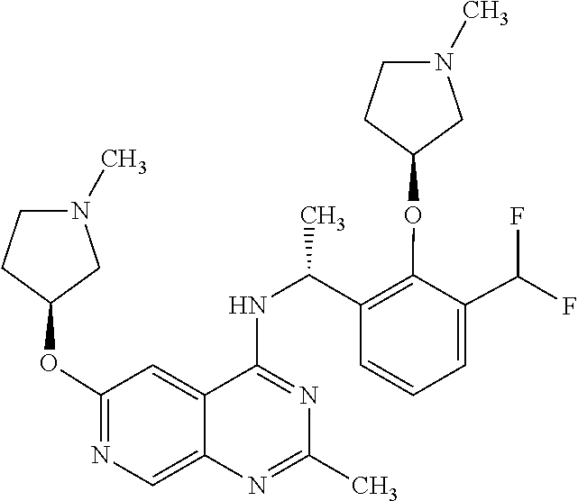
C1(C)=NC2=CN=C(OC3CCN(C)C3)C=C2C(NC(C2=C(OC3CCN(C)C3)C(C(F)F)=CC=C2)C)=N1
